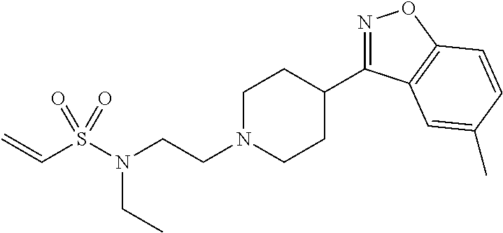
N1=C(C2CCN(CCN(CC)S(C=C)(=O)=O)CC2)C2=C(O1)C=CC(C)=C2
